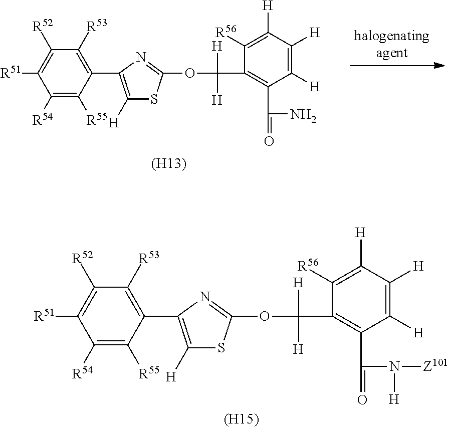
C1([R54])=C([R55])C(C2=C([H])SC(OC([H])([H])C3=C(C(=O)N)C([H])=C([H])C([H])=C3[R56])=N2)=C([R53])C([R52])=C1[R51].[(H13)].C1([R54])=C([R55])C(C2=C([H])SC(OC([H])([H])C3=C(C(=O)N([H])[Z101])C([H])=C([H])C([H])=C3[R56])=N2)=C([R53])C([R52])=C1[R51].[(H15)]
